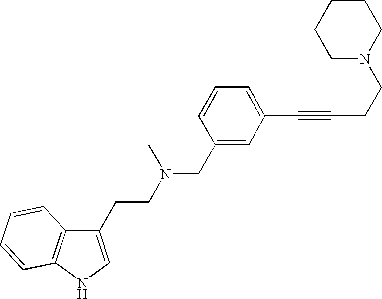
C1(CN(CCC2=CNC3=C2C=CC=C3)C)=CC(C#CCCN2CCCCC2)=CC=C1
